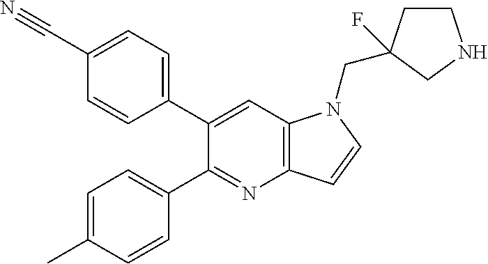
C1(C2=CC=C(C#N)C=C2)=CC2=C(N=C1C1=CC=C(C)C=C1)C=CN2CC1(F)CCNC1
